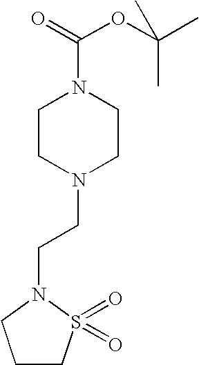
C1CN(CCN2CCCS2(=O)=O)CCN1C(=O)OC(C)(C)C
